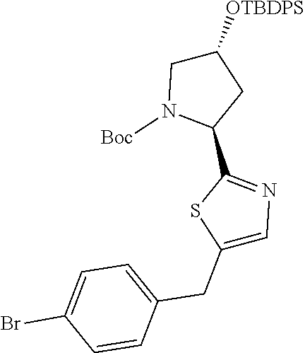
C1([OTBDPS])CN([Boc])C(C2=NC=C(CC3=CC=C(Br)C=C3)S2)C1
